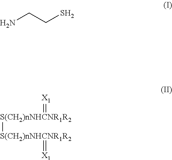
NCCS.[S(CH2)nNHCNR1R2]([S(CH2)nNHCNR1R2]=[X1])=[X1]
